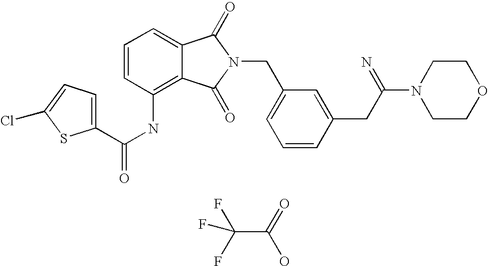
C1=C2C(=C(NC(=O)C3=CC=C(Cl)S3)C=C1)C(=O)N(CC1=CC=CC(CC(N3CCOCC3)=N)=C1)C2=O.C(C(=O)O)(F)(F)F
